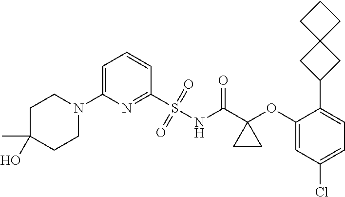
C1=C(N2CCC(C)(O)CC2)N=C(S(NC(C2(OC3=CC(Cl)=CC=C3C3CC4(C3)CCC4)CC2)=O)(=O)=O)C=C1
